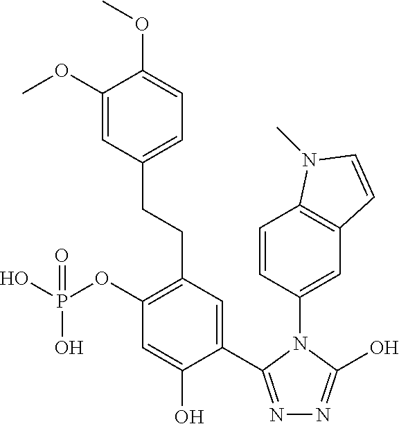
C1(C2=NN=C(O)N2C2=CC3=C(C=C2)N(C)C=C3)=CC(CCC2=CC=C(OC)C(OC)=C2)=C(OP(O)(O)=O)C=C1O
